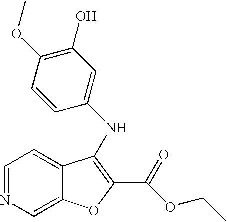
C1=NC=C2C(=C1)C(NC1=CC(O)=C(OC)C=C1)=C(C(=O)OCC)O2
